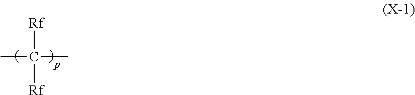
CC([Rf])([Rf])C
